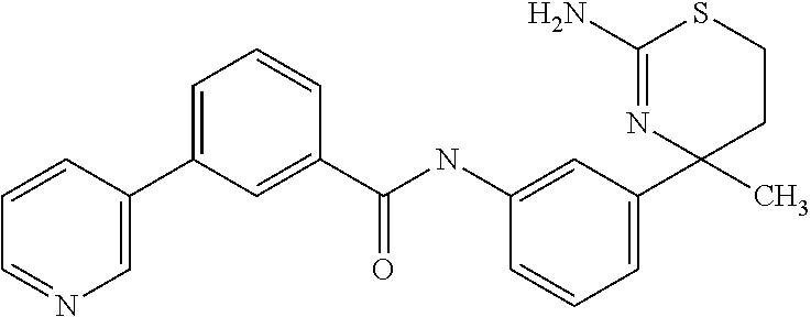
N1=C(N)SCCC1(C1=CC=CC(NC(=O)C2=CC(C3=CN=CC=C3)=CC=C2)=C1)C
